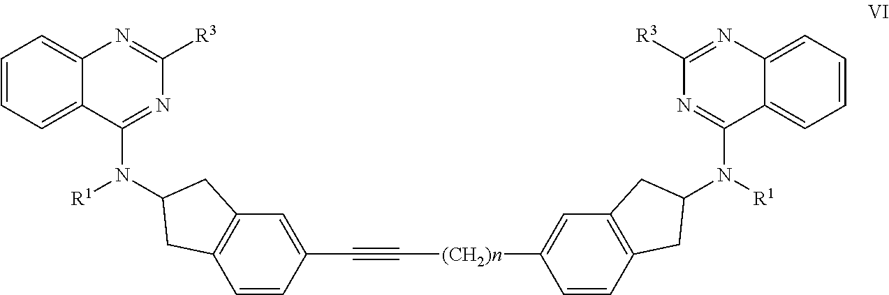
C1=CC=C2C(=C1)N=C([R3])N=C2N([R1])C1CC2=C(C=CC(C#C[(CH2)n]C3=CC4=C(C=C3)CC(N(C3=NC([R3])=NC5=CC=CC=C53)[R1])C4)=C2)C1
